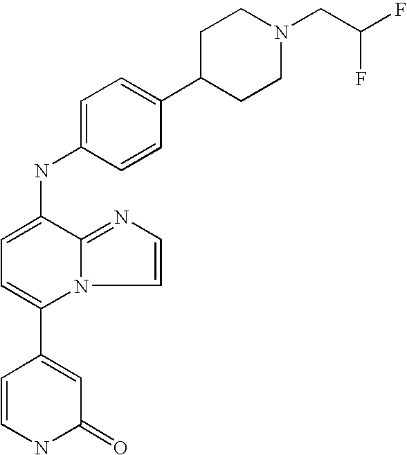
C1(=O)C=C(C2=CC=C(NC3=CC=C(C4CCN(CC(F)F)CC4)C=C3)C3=NC=CN23)C=CN1
